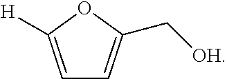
C1=C([H])OC(C[OH])=C1
